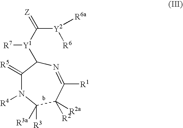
[Y1](C([Y2]([R6])[R6a])=[Z])(C1N=C([R1])C([R2a])([R2])C([R3])([R3a])N([R4])C1=[R5])[R7]
